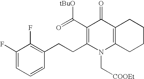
C1(F)=CC=CC(CCC2=C(C(=O)[tBuO])C(=O)C3=C(N2C[COOEt])CCCC3)=C1F
